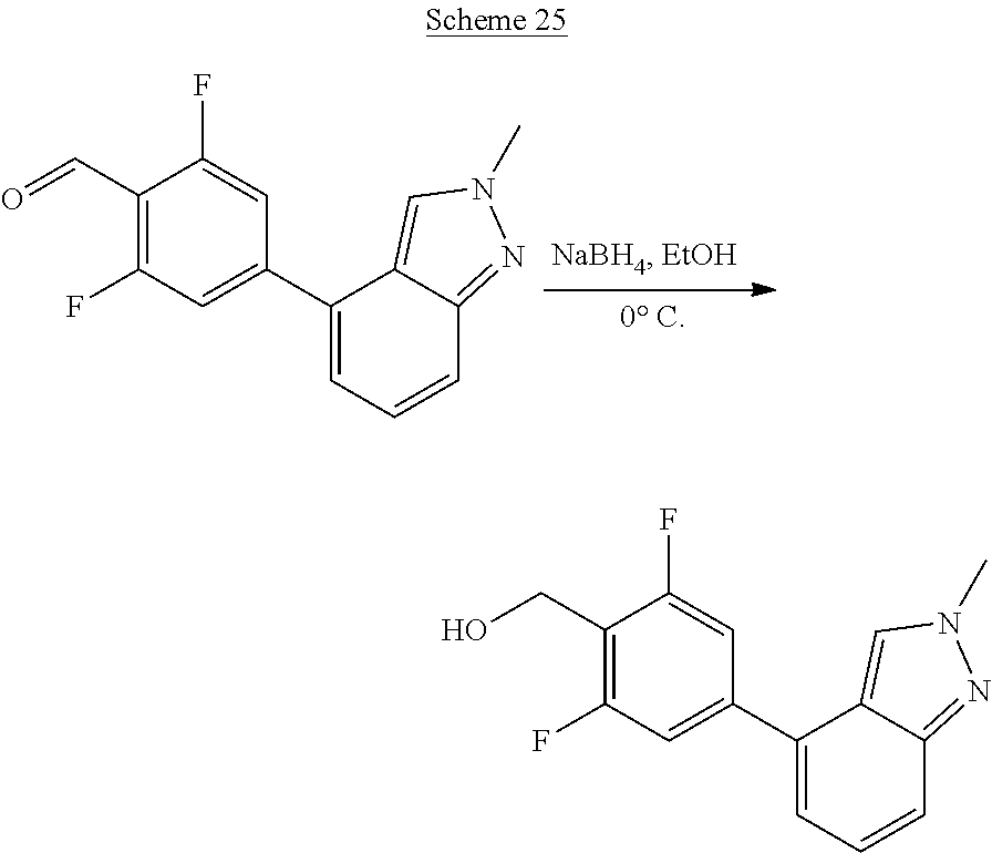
C1(F)=CC(C2=CC=CC3=NN(C)C=C23)=CC(F)=C1C=O.C1(F)=CC(C2=CC=CC3=NN(C)C=C23)=CC(F)=C1CO
